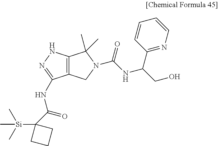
C12=C(NN=C1NC(C1([Si](C)(C)C)CCC1)=O)C(C)(C)N(C(NC(CO)C1=NC=CC=C1)=O)C2
